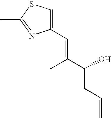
C1(C=C(C(O)CC=C)C)=CSC(C)=N1
